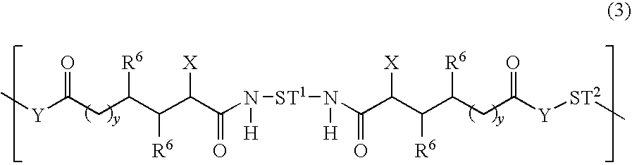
[Y](C(CC(C(C(C(N([ST1]N(C(C(C(C(CC([Y][ST2]C)=O)[R6])[R6])[X])=O)[H])[H])=O)[X])[R6])[R6])=O)C
